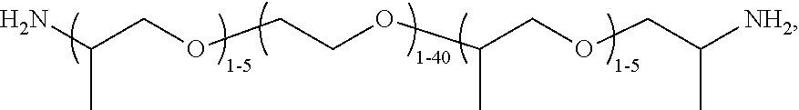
NC(COCCOC(COCC([NH2])C)C)C
